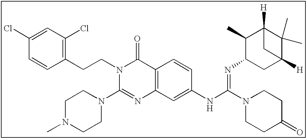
C1(Cl)=CC(Cl)=C(CCN2C(N3CCN(C)CC3)=NC3=C(C2=O)C=CC(NC(=NC2CC4([H])C(C)(C)C([H])(C2C)C4)N2CCC(=O)CC2)=C3)C=C1
